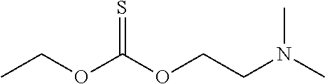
CCOC(OCCN(C)C)=S
